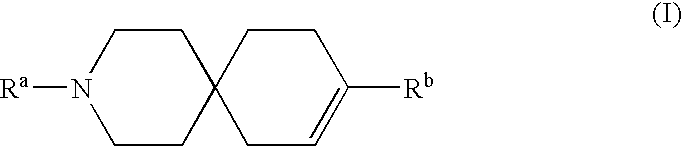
C1C2(CCN([Ra])C1)CC=C([Rb])CC2
